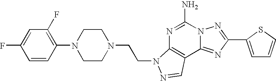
N1=C(N)N2C(=NC(C3=CC=CS3)=N2)C2=C1N(CCN1CCN(C3=C(F)C=C(F)C=C3)CC1)N=C2
